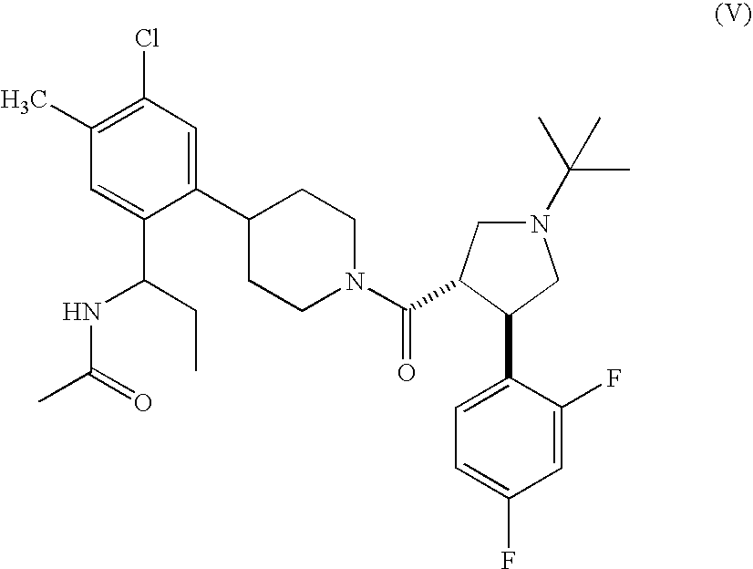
C1(C)=C(Cl)C=C(C2CCN(C(C3CN(C(C)(C)C)CC3C3=CC=C(F)C=C3F)=O)CC2)C(C(NC(C)=O)CC)=C1
